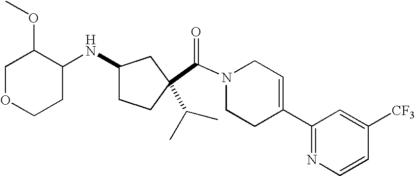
C(N1CCC(C2=NC=CC([CF3])=C2)=CC1)(=O)C1(C(C)C)CCC(NC2C(OC)COCC2)C1
